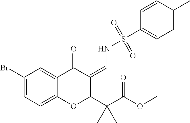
C1=C(Br)C=C2C(=C1)OC(C(C(OC)=O)(C)C)C(=CNS(C1=CC=C(C)C=C1)(=O)=O)C2=O
